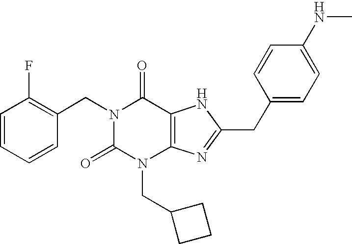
N1(CC2=C(F)C=CC=C2)C(=O)N(CC2CCC2)C2=C(C1=O)NC(CC1=CC=C(NC)C=C1)=N2
